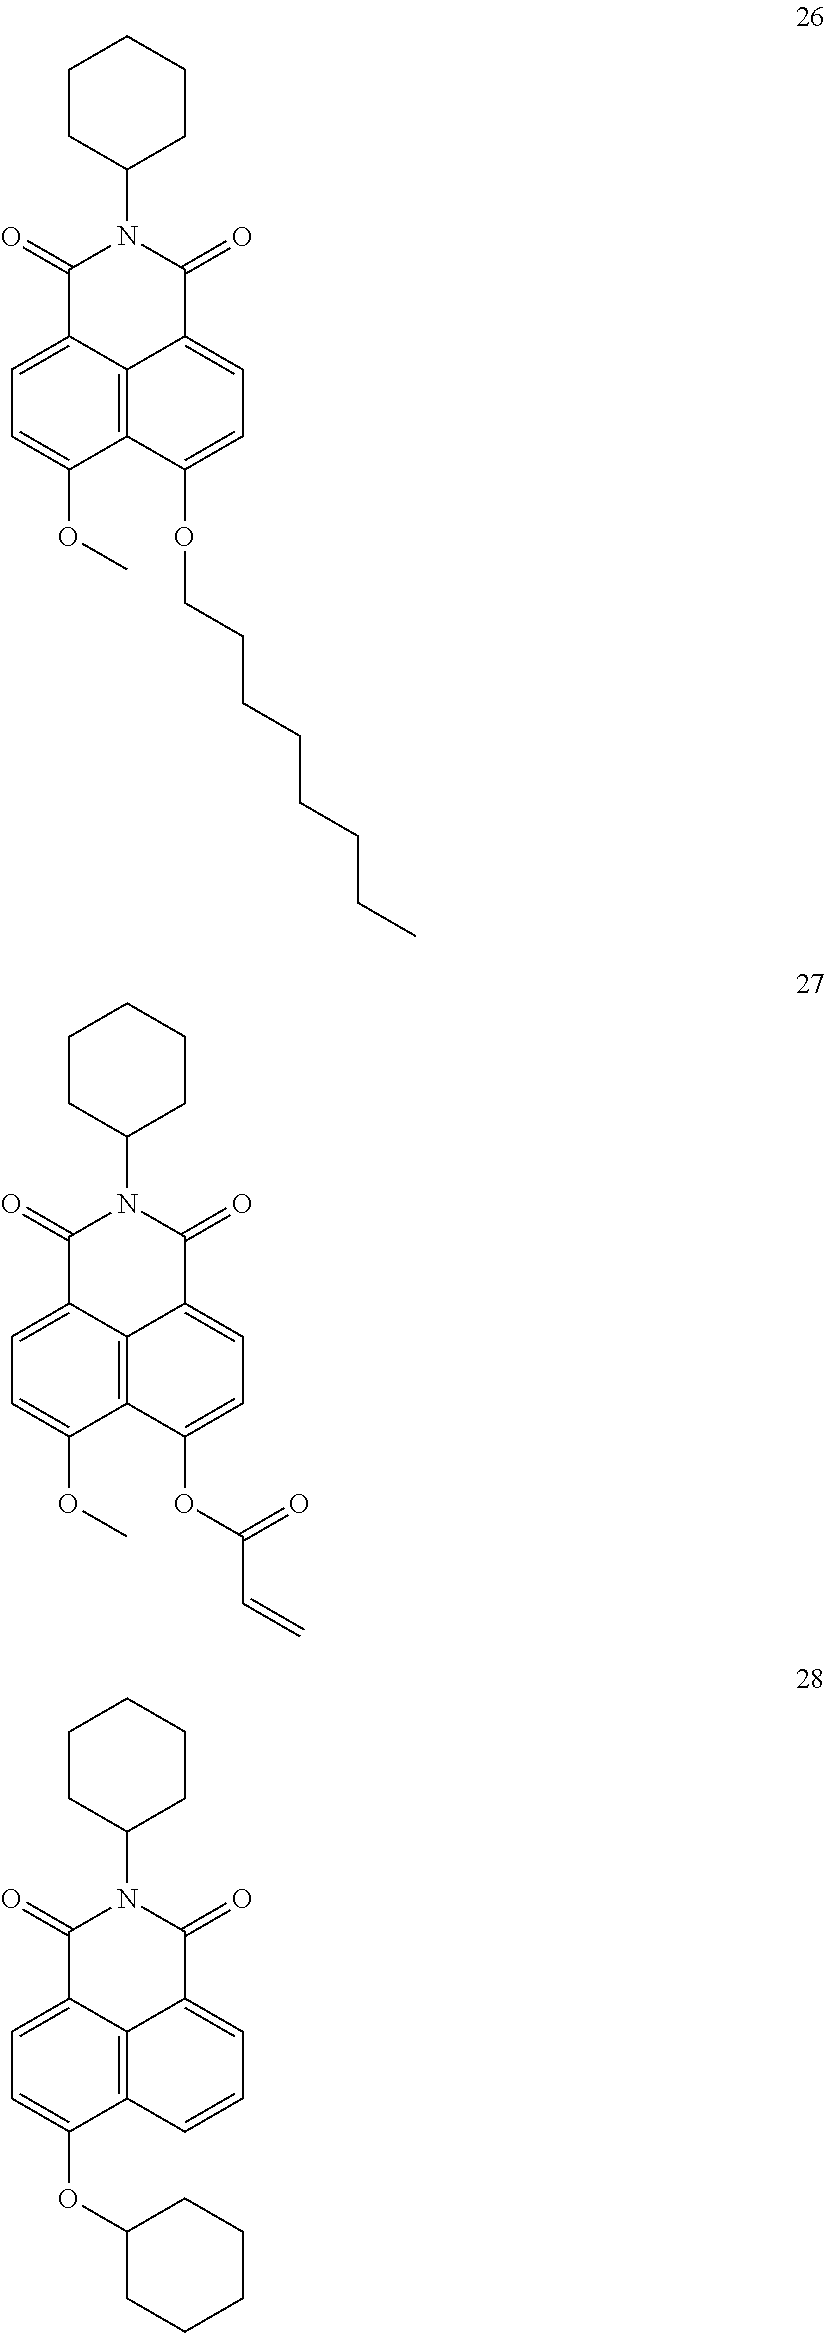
C12=C3C(=CC=C1OC)C(=O)N(C1CCCCC1)C(=O)C3=CC=C2OCCCCCCCC.C12=C3C(=CC=C1OC)C(=O)N(C1CCCCC1)C(=O)C3=CC=C2OC(C=C)=O.C12=C3C(=CC=C1OC1CCCCC1)C(=O)N(C1CCCCC1)C(=O)C3=CC=C2
